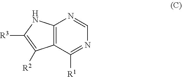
C12=C(C([R1])=NC=N1)C([R2])=C([R3])N2
